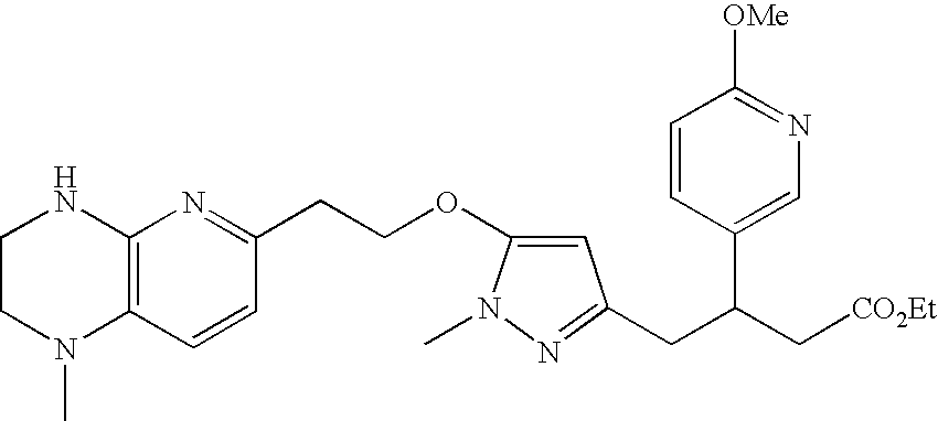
C12=C(C=CC(CCOC3=CC(CC(C[CO2Et])C4=CN=C([OMe])C=C4)=NN3C)=N1)N(C)CCN2
